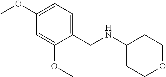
C1=C(OC)C=C(OC)C(CNC2CCOCC2)=C1
